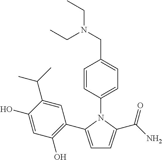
C1=C(C2=C(O)C=C(O)C(C(C)C)=C2)N(C2=CC=C(CN(CC)CC)C=C2)C(C(N)=O)=C1
